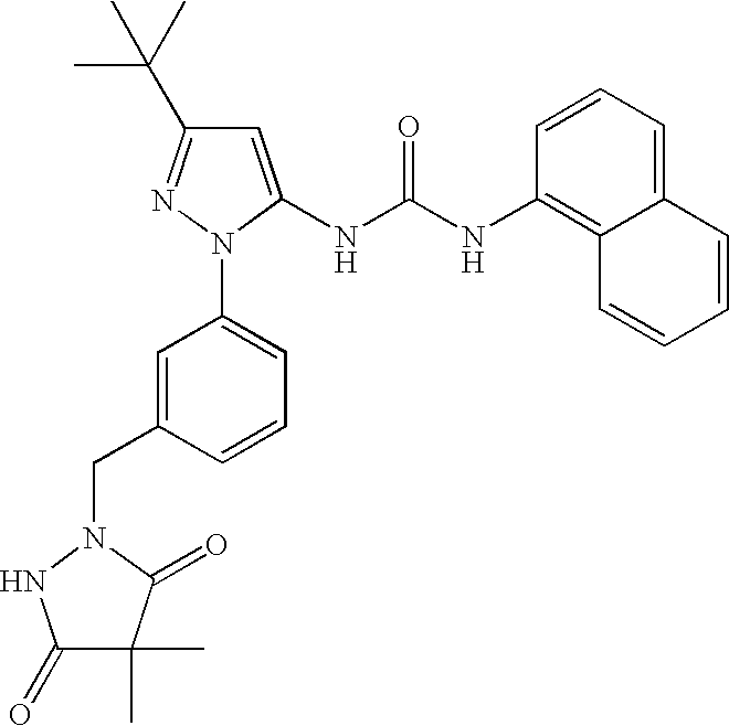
C1=C(NC(NC2=C3C(=CC=C2)C=CC=C3)=O)N(C2=CC=CC(CN3C(=O)C(C)(C)C(=O)N3)=C2)N=C1C(C)(C)C
